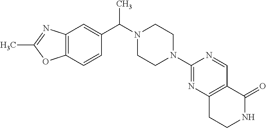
C12=C(C=CC(C(C)N3CCN(C4=NC5=C(C=N4)C(=O)NCC5)CC3)=C1)OC(C)=N2
